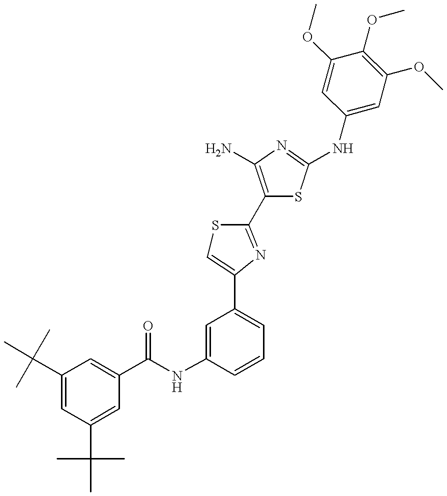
C1(C(NC2=CC(C3=CSC(C4=C(N)N=C(NC5=CC(OC)=C(OC)C(OC)=C5)S4)=N3)=CC=C2)=O)=CC(C(C)(C)C)=CC(C(C)(C)C)=C1
